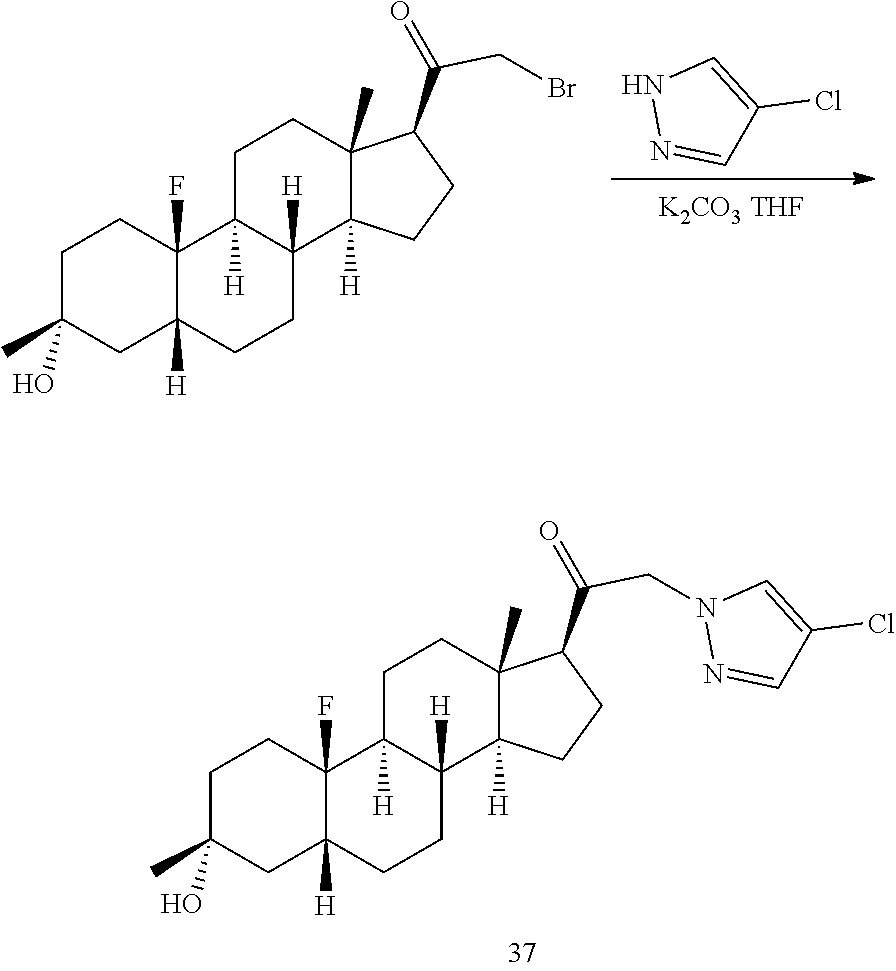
[K2CO3 THF].N1N=CC(Cl)=C1.C1C(C)(O)CC2([H])C(F)(C1)C1([H])C([H])(CC2)C2([H])C(C)(CC1)C(C(=O)CBr)CC2.C1C(C)(O)CC2([H])C(F)(C1)C1([H])C([H])(CC2)C2([H])C(C)(CC1)C(C(=O)CN1N=CC(Cl)=C1)CC2
